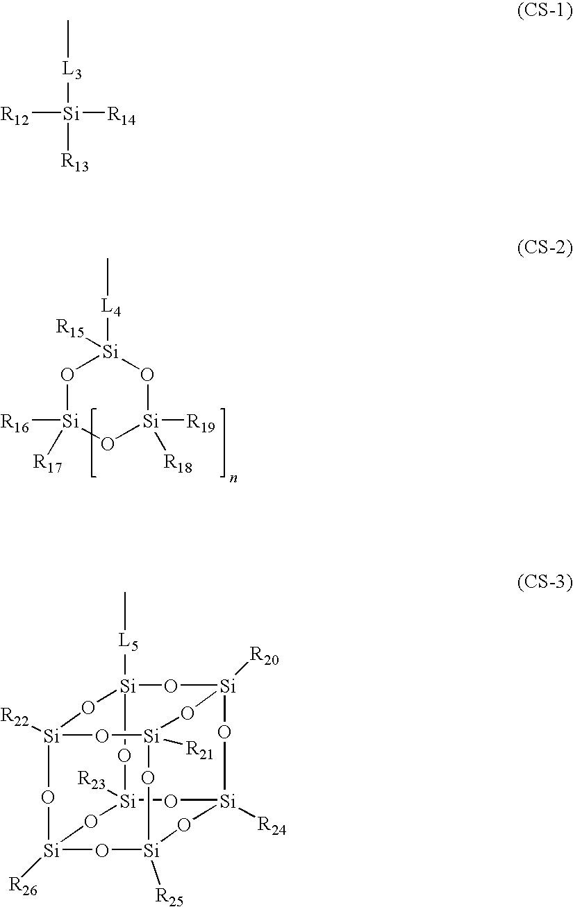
C[L4][Si]1([R15])O[Si]([R16])([R17])O[Si]([R19])([R18])O1.C[L3][Si]([R14])([R13])[R12].[Si]12([R20])O[Si]3([L5]C)O[Si]4([R22])O[Si]([R21])(O1)O[Si]1([R25])O[Si]([R24])(O2)O[Si]([R23])(O3)O[Si]([R26])(O4)O1
